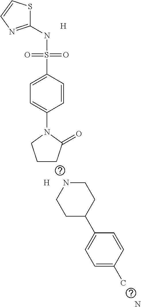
[H].[H].N.C1(C2=CC=C(C)C=C2)CCNCC1.C1(NS(C2=CC=C(N3CCCC3=O)C=C2)(=O)=O)=NC=CS1
